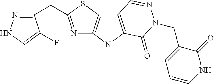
N1=C(CC2=NNC=C2F)SC2=C1N(C)C1=C2C=NN(CC2=CC=CNC2=O)C1=O
